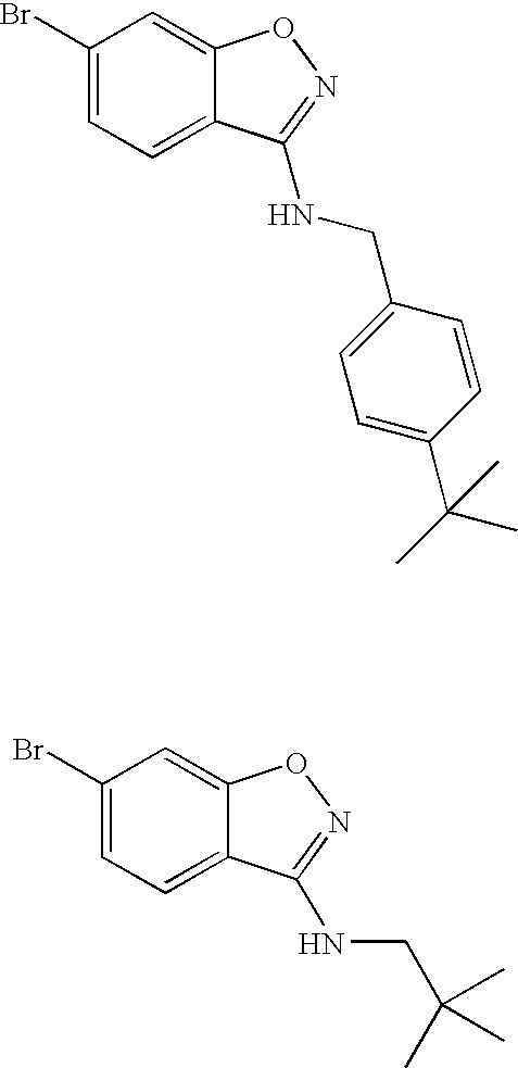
C1(Br)=CC=C2C(=C1)ON=C2NCC1=CC=C(C(C)(C)C)C=C1.C1(Br)=CC=C2C(=C1)ON=C2NCC(C)(C)C
